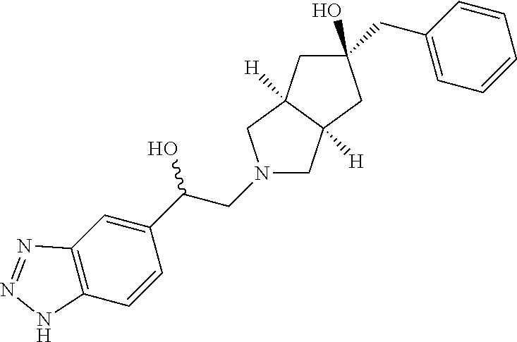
C1(O)(CC2=CC=CC=C2)CC2([H])C([H])(C1)CN(CC(C1=CC3=C(C=C1)NN=N3)O)C2
